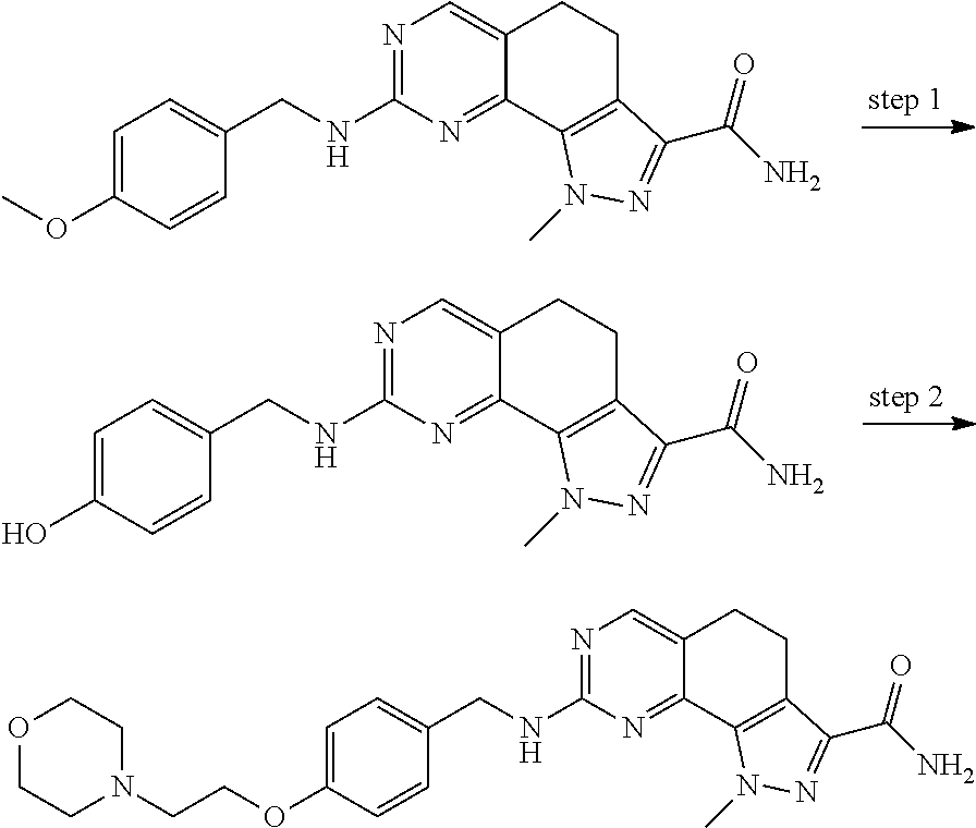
C1CC2=CN=C(NCC3=CC=C(OC)C=C3)N=C2C2=C1C(C(N)=O)=NN2C.C1CC2=CN=C(NCC3=CC=C(O)C=C3)N=C2C2=C1C(C(N)=O)=NN2C.C1CC2=CN=C(NCC3=CC=C(OCCN4CCOCC4)C=C3)N=C2C2=C1C(C(N)=O)=NN2C
